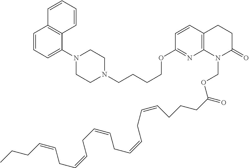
C1=CC=C(N2CCN(CCCCOC3=NC4=C(C=C3)CCC(=O)N4COC(CCCC=CCC=CCC=CCC=CCC=CCCC)=O)CC2)C2=C1C=CC=C2
